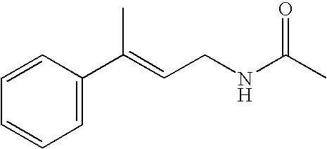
C1=CC=CC=C1C(=CCNC(C)=O)C
